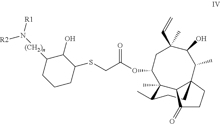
C(C(OC1CC(C=C)(C)C(O)C(C)C23CCC(C)C1(C)C2C(=O)CC3)=O)SC1CCCC([(CH2)n]N([R2])[R1])C1O
